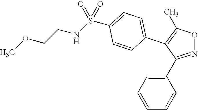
N1=C(C2=CC=CC=C2)C(C2=CC=C(S(NCCOC)(=O)=O)C=C2)=C(C)O1
